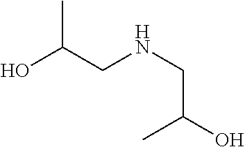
OC(CNCC(O)C)C
